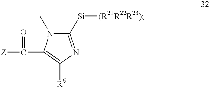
[Z]C(=O)C1=C([R6])N=C([Si][(R21R22R23)])N1C
